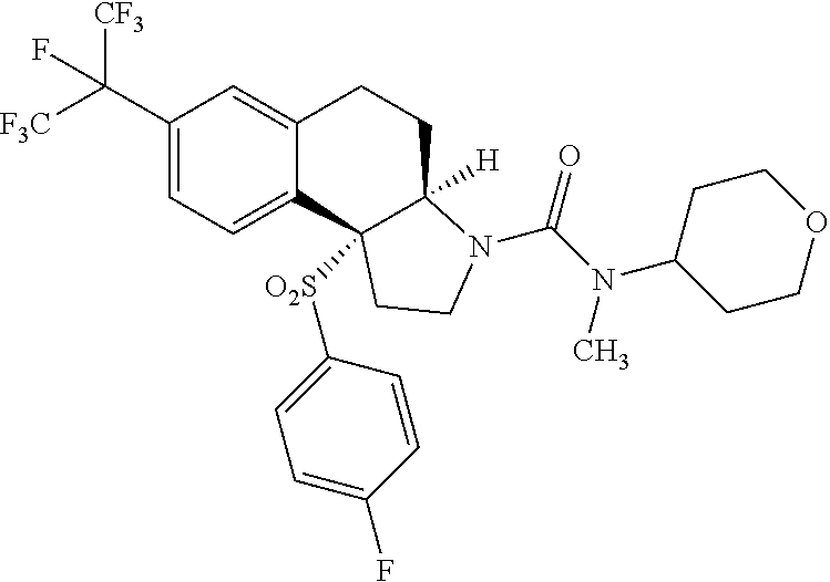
C1(C([F3C])([CF3])F)=CC=C2C(=C1)CCC1([H])C2([O2S]C2=CC=C(F)C=C2)CCN1C(=O)N(C)C1CCOCC1
